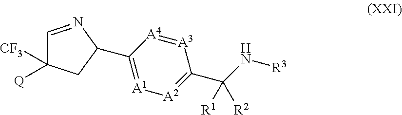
C1=N(C)C(C2=[A1][A2]=C(C(N[R3])([R2])[R1])[A3]=[A4]2)CC1([CF3])[Q]
